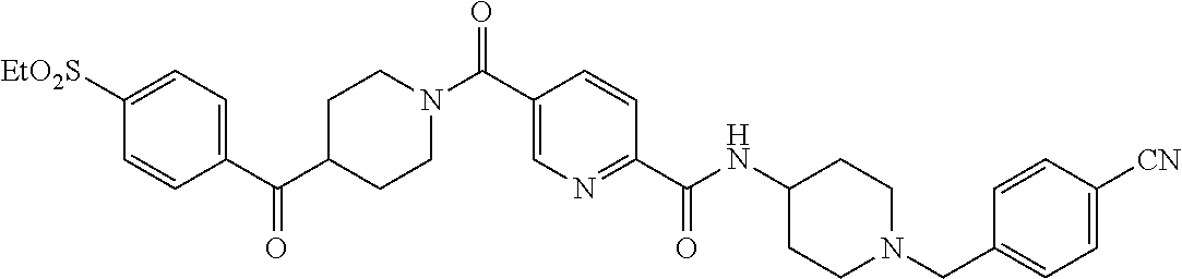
C1=CC(C(C2CCN(C(C3=CN=C(C(NC4CCN(CC5=CC=C([CN])C=C5)CC4)=O)C=C3)=O)CC2)=O)=CC=C1[EtO2S]
